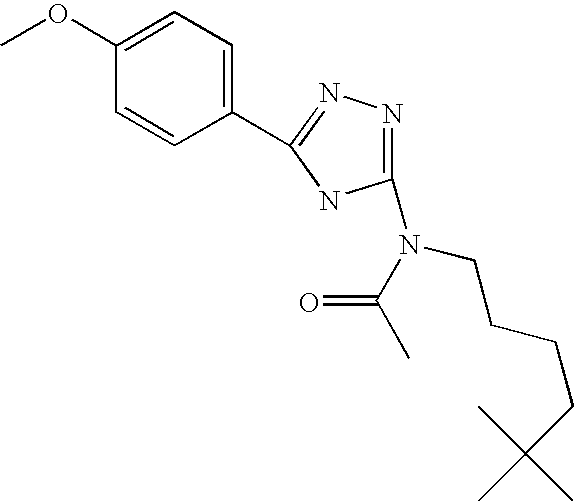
C1(C2=NN=C(N(CCCCC(C)(C)C)C(C)=O)N2)=CC=C(OC)C=C1
